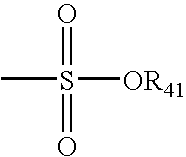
O=S(=O)(C)[OR41]
